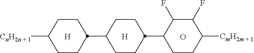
[H].O.[H].C1CC(C2CCC([CmH2m + 1])C(F)C2F)CCC1C1CCC([CnH2n + 1])CC1
